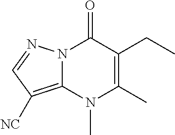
N12C(=C([NC])C=N1)N(C)C(C)=C(CC)C2=O
